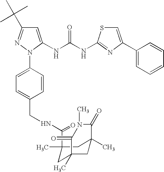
C1=C(NC(NC2=NC(C3=CC=CC=C3)=CS2)=O)N(C2=CC=C(CNC(C3(C)CC4(C)CC(C)(C3)C(=O)N(C)C4=O)=O)C=C2)N=C1C(C)(C)C
